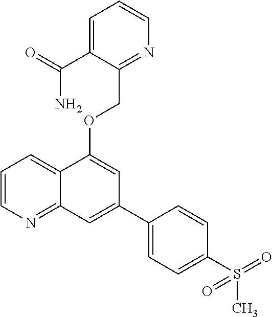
C1=CN=C2C(=C1)C(OCC1=NC=CC=C1C(=O)N)=CC(C1=CC=C(S(=O)(C)=O)C=C1)=C2
